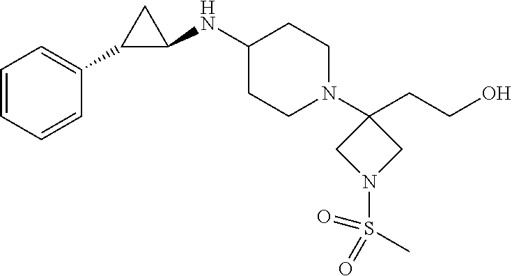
C1=CC=CC(C2C(NC3CCN(C4(CCO)CN(S(C)(=O)=O)C4)CC3)C2)=C1
